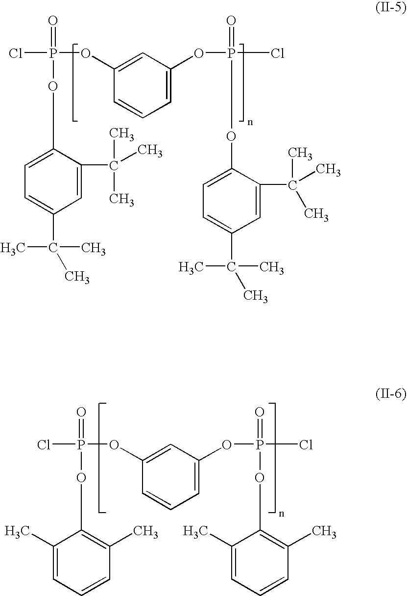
P(Cl)(=O)(OC1=CC=C(C(C)(C)C)C=C1C(C)(C)C)OC1=CC(OP(=O)(Cl)OC2=CC=C(C(C)(C)C)C=C2C(C)(C)C)=CC=C1.P(Cl)(=O)(OC1=C(C)C=CC=C1C)OC1=CC(OP(=O)(Cl)OC2=C(C)C=CC=C2C)=CC=C1
